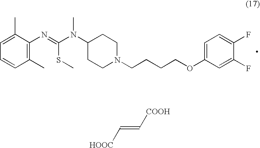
C1(C)=C(N=C(N(C2CCN(CCCCOC3=CC=C(F)C(F)=C3)CC2)C)SC)C(C)=CC=C1.[HOOC]C=C[COOH]
